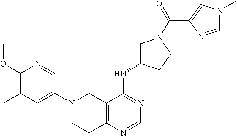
C12=C(N=CN=C1NC1CN(C(=O)C3=CN(C)C=N3)CC1)CCN(C1=CC(C)=C(OC)N=C1)C2
